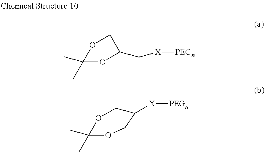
C1(C[X][PEGn])COC(C)(C)O1.C1OC(C)(C)OCC1[X][PEGn]
